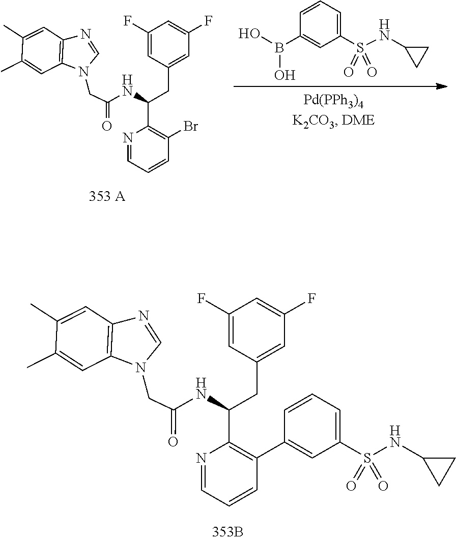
C1=C(C)C(C)=CC2=C1N=CN2CC(=O)NC(C1=C(C2=CC(S(NC3CC3)(=O)=O)=CC=C2)C=CC=N1)CC1=CC(F)=CC(F)=C1.C1=C(C)C(C)=CC2=C1N=CN2CC(=O)NC(C1=C(Br)C=CC=N1)CC1=CC(F)=CC(F)=C1.C1(B(O)O)=CC(S(NC2CC2)(=O)=O)=CC=C1
